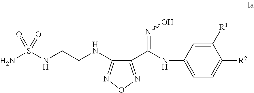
NS(NCCNC1=NON=C1C(=NO)NC1=CC=C([R2])C([R1])=C1)(=O)=O
